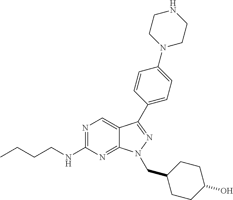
N1=C(NCCCC)N=C2C(=C1)C(C1=CC=C(N3CCNCC3)C=C1)=NN2CC1CCC(O)CC1
